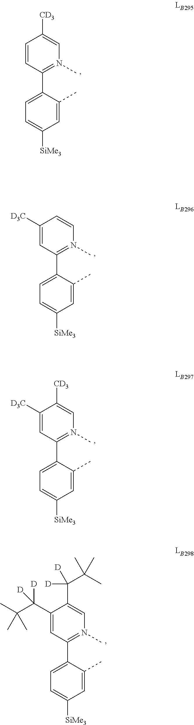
C1(C2=CC=C([SiMe3])C=C2C)=N(C)C=C([CD3])C=C1.C1(C2=CC=C([SiMe3])C=C2C)=N(C)C=CC([D3C])=C1.C1(C2=CC=C([SiMe3])C=C2C)=N(C)C=C([CD3])C([D3C])=C1.C1(C2=CC=C([SiMe3])C=C2C)=N(C)C=C(C(C(C)(C)C)([D])[D])C(C(C(C)(C)C)([D])[D])=C1
